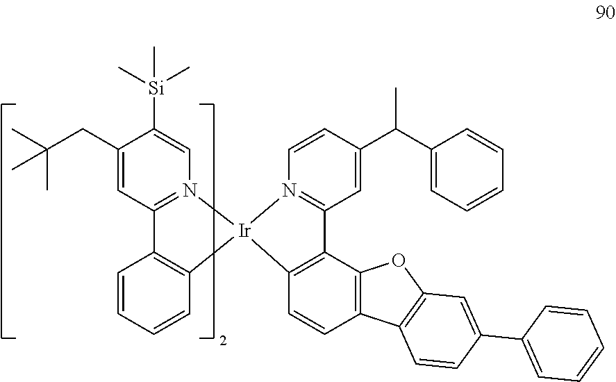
C1(CC(C)(C)C)=CC2=N(C=C1[Si](C)(C)C)[Ir]1(C3=C2C=CC=C3)N2=C(C=C(C(C3=CC=CC=C3)C)C=C2)C2=C1C=CC1=C2OC2=C1C=CC(C1=CC=CC=C1)=C2
